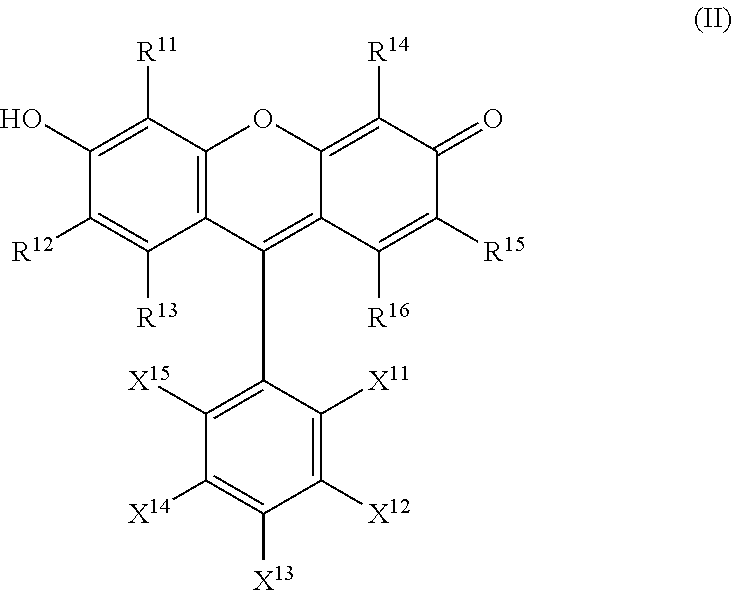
C12=C(C([R11])=C(O)C([R12])=C1[R13])OC1=C([R14])C(=O)C([R15])=C([R16])C1=C2C1=C([X15])C([X14])=C([X13])C([X12])=C1[X11]
